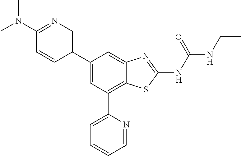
C1(C2=CN=C(N(C)C)C=C2)=CC(C2=CC=CC=N2)=C2C(=C1)N=C(NC(NCC)=O)S2
